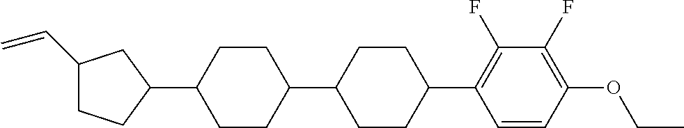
C1(C=C)CCC(C2CCC(C3CCC(C4=C(F)C(F)=C(OCC)C=C4)CC3)CC2)C1
